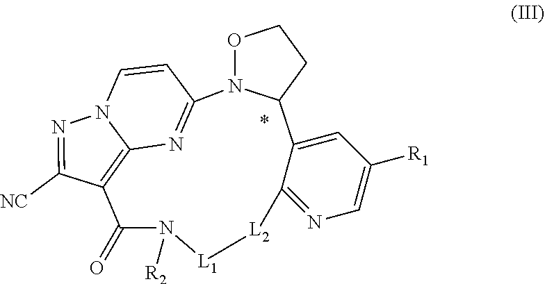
O1N2C(CC1)C1=CC([R1])=CN=C1[L2][L1]N([R2])C(=O)C1=C3N(C=CC2=N3)N=C1[NC]
